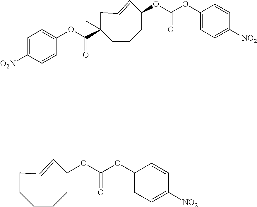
C1=C([O2N])C=CC(OC(=O)C2(C)CC=CC(OC(=O)OC3=CC=C([NO2])C=C3)CCC2)=C1.C1CCCCC(OC(=O)OC2=CC=C([NO2])C=C2)C=C1
